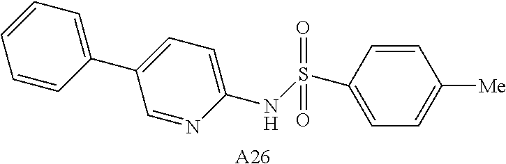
C1=NC(NS(C2=CC=C([Me])C=C2)(=O)=O)=CC=C1C1=CC=CC=C1.[A26]
